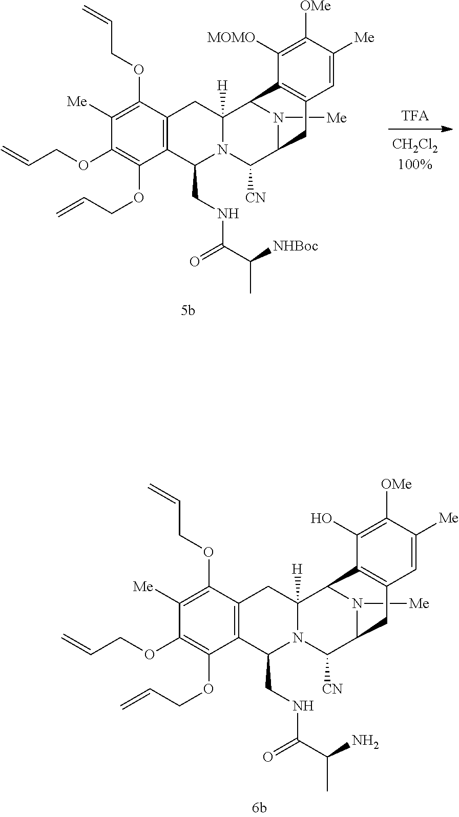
N1([Me])C2C([CN])N3C(CNC(C([NHBoc])C)=O)C4=C(C(OCC=C)=C([Me])C(OCC=C)=C4OCC=C)CC3([H])C1C1=C(C=C([Me])C([OMe])=C1[MOMO])C2.N1([Me])C2C([CN])N3C(CNC(C(N)C)=O)C4=C(C(OCC=C)=C([Me])C(OCC=C)=C4OCC=C)CC3([H])C1C1=C(C=C([Me])C([OMe])=C1O)C2
